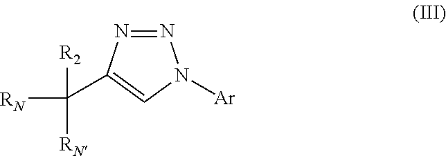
N1=NC(C([R2])([RN])[RN])=CN1[Ar]
